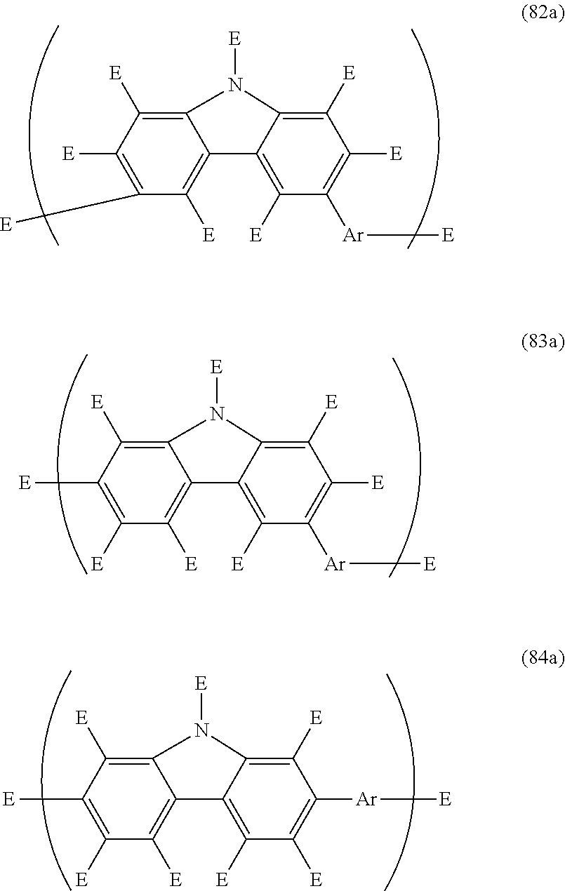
C12=C([E])C([E])=C([E])C([E])=C1C1=C([E])C([Ar][E])=C([E])C([E])=C1N2[E].C12=C([E])C([E])=C([E])C([E])=C1C1=C([E])C([Ar][E])=C([E])C([E])=C1N2[E].C12=C([E])C([E])=C([E])C([E])=C1C1=C([E])C([E])=C([Ar][E])C([E])=C1N2[E]
